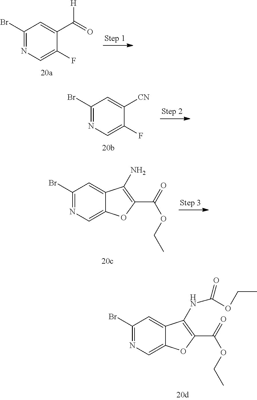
C1(Br)=NC=C(F)C(C(=O)[H])=C1.C1(Br)=NC=C(F)C([CN])=C1.C1(Br)=NC=C2C(=C1)C(N)=C(C(=O)OCC)O2.C1(Br)=NC=C2C(=C1)C(NC(OCC)=O)=C(C(=O)OCC)O2
